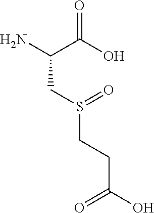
NC(C(O)=O)CS(CCC(O)=O)=O
